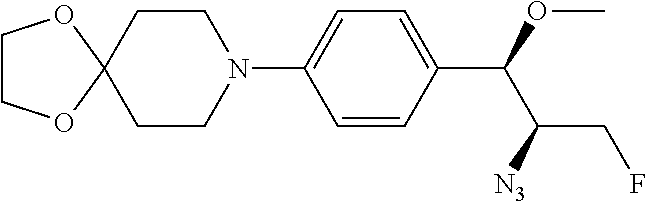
C1=CC(C(OC)C([N3])CF)=CC=C1N1CCC2(CC1)OCCO2
